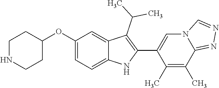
C1(OC2=CC=C3C(=C2)C(C(C)C)=C(C2=CN4C(=NN=C4)C(C)=C2C)N3)CCNCC1
